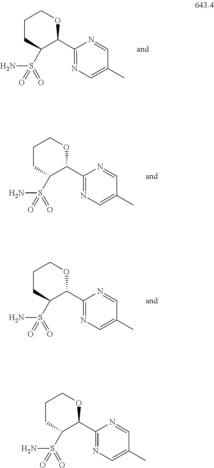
C1(C2OCCCC2S(N)(=O)=O)=NC=C(C)C=N1.C1(C2OCCCC2S(N)(=O)=O)=NC=C(C)C=N1.C1(C2OCCCC2S(N)(=O)=O)=NC=C(C)C=N1.C1(C2OCCCC2S(N)(=O)=O)=NC=C(C)C=N1
